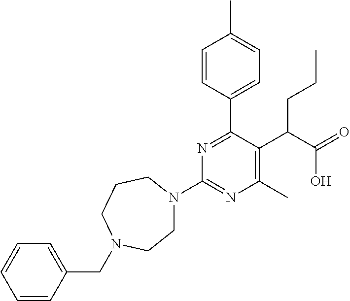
C1N(C2=NC(C)=C(C(C(=O)O)CCC)C(C3=CC=C(C)C=C3)=N2)CCCN(CC2=CC=CC=C2)C1
